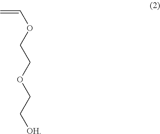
C=COCCOCC[OH]
